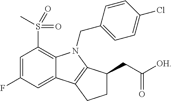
C1=C(F)C=C2C(=C1S(C)(=O)=O)N(CC1=CC=C(Cl)C=C1)C1=C2CCC1CC([OH])=O
